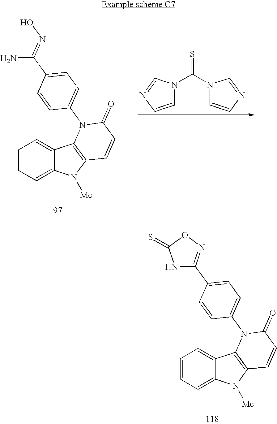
C1=CC=C2C(=C1)C1=C(N2[Me])C=CC(=O)N1C1=CC=C(C2=NOC(=S)N2)C=C1.C1=CC=C2C(=C1)C1=C(N2[Me])C=CC(=O)N1C1=CC=C(C(=NO)N)C=C1.C1=CN=CN1C(=S)N1C=CN=C1
